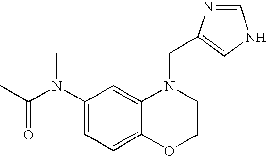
C1=C(N(C(C)=O)C)C=C2C(=C1)OCCN2CC1=CNC=N1
